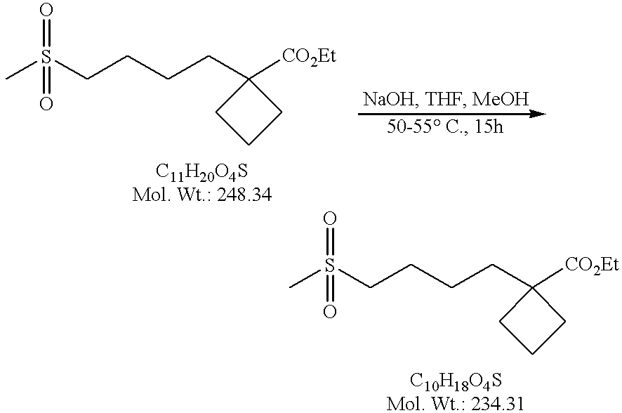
C(CCS(C)(=O)=O)CC1([CO2Et])CCC1.C(CCS(C)(=O)=O)CC1([CO2Et])CCC1
